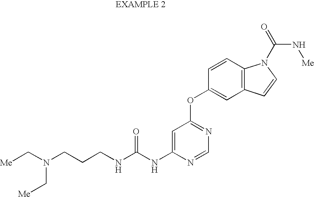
C1=C(NC(NCCCN(C[Me])C[Me])=O)N=CN=C1OC1=CC2=C(C=C1)N(C(N[Me])=O)C=C2
